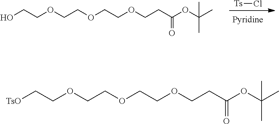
[Ts]Cl.C(COCCO)OCCOCCC(=O)OC(C)(C)C.C(COCC[TsO])OCCOCCC(=O)OC(C)(C)C
